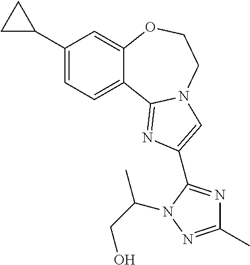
C1(C2CC2)=CC=C2C(=C1)OCCN1C2=NC(C2=NC(C)=NN2C(C)CO)=C1
